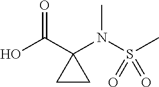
OC(C1(N(S(C)(=O)=O)C)CC1)=O
